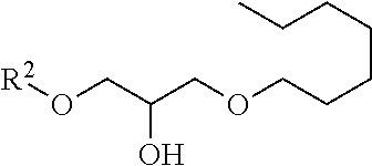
[R2]OCC(COCCCCCCC)O
